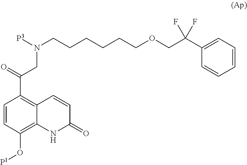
C1=CC(O[P1])=C2C(=C1C(=O)CN(CCCCCCOCC(C1=CC=CC=C1)(F)F)[P3])C=CC(=O)N2
